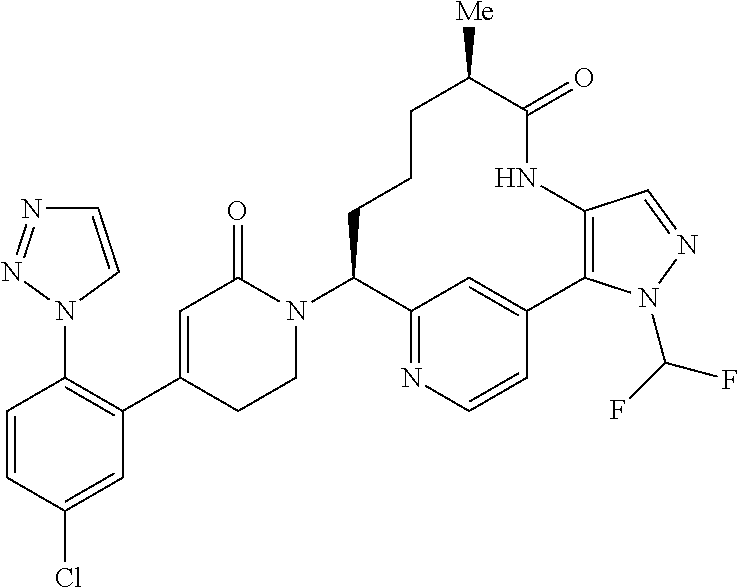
C1=CC(Cl)=CC(C2=CC(=O)N(C3C4=NC=CC(=C4)C4=C(NC(=O)C([Me])CCC3)C=NN4C(F)F)CC2)=C1N1C=CN=N1
